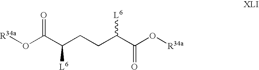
C(C(CCC(C(O[R34a])=O)[L6])[L6])(O[R34a])=O
